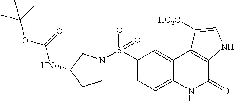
C1(S(=O)(=O)N2CCC(NC(=O)OC(C)(C)C)C2)=CC=C2C(=C1)C1=C(C(=O)N2)NC=C1[HO2C]
